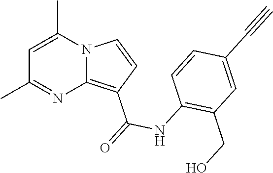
C1=C(C)N2C(=C(C(=O)NC3=C(CO)C=C(C#C)C=C3)C=C2)N=C1C
